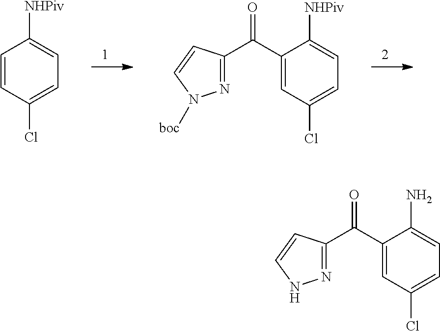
C1=CC(Cl)=CC=C1[NHPiv].C1(C(=O)C2=NN([boc])C=C2)=CC(Cl)=CC=C1[NHPiv].C1(C(=O)C2=NNC=C2)=CC(Cl)=CC=C1N
